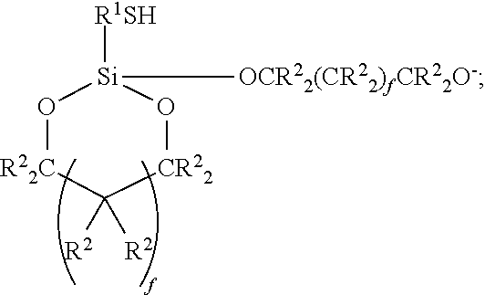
O1[R22C]C([R2])([R2])[CR22]O[Si]1([R1SH])[OCR22(CR22)fCR22O-]
